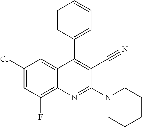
C1(Cl)=CC(F)=C2C(=C1)C(C1=CC=CC=C1)=C(C#N)C(N1CCCCC1)=N2
